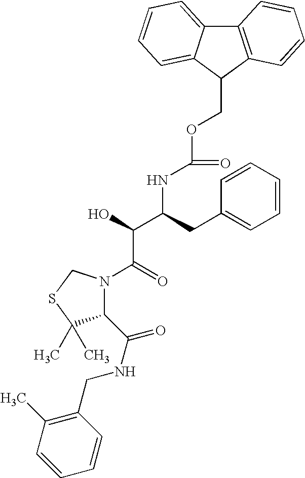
C1=CC=CC=C1CC(NC(OCC1C2=C(C3=CC=CC=C13)C=CC=C2)=O)C(C(=O)N1C(C(=O)NCC2=C(C)C=CC=C2)C(C)(C)SC1)O
